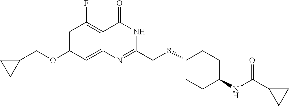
C1=C(OCC2CC2)C=C2C(=C1F)C(=O)NC(CSC1CCC(NC(C3CC3)=O)CC1)=N2
